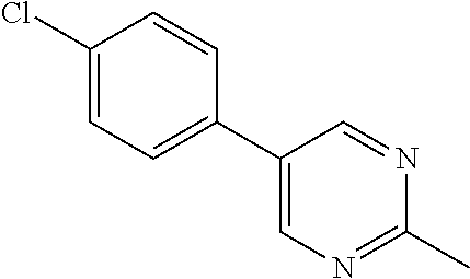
C1(C2=CC=C(Cl)C=C2)=CN=C(C)N=C1
